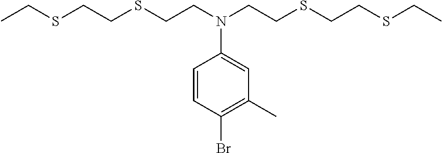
S(CCN(CCSCCSCC)C1=CC(C)=C(Br)C=C1)CCSCC
